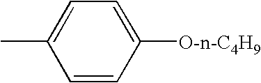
C1=CC([O-n-C4H9])=CC=C1C
